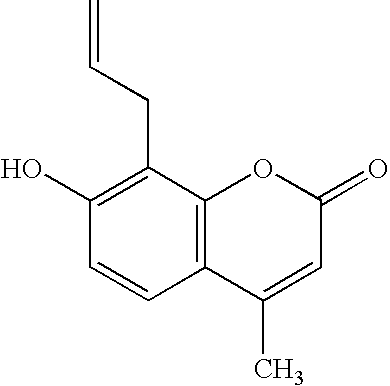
C12=C(C(CC=C)=C(O)C=C1)OC(=O)C=C2C
